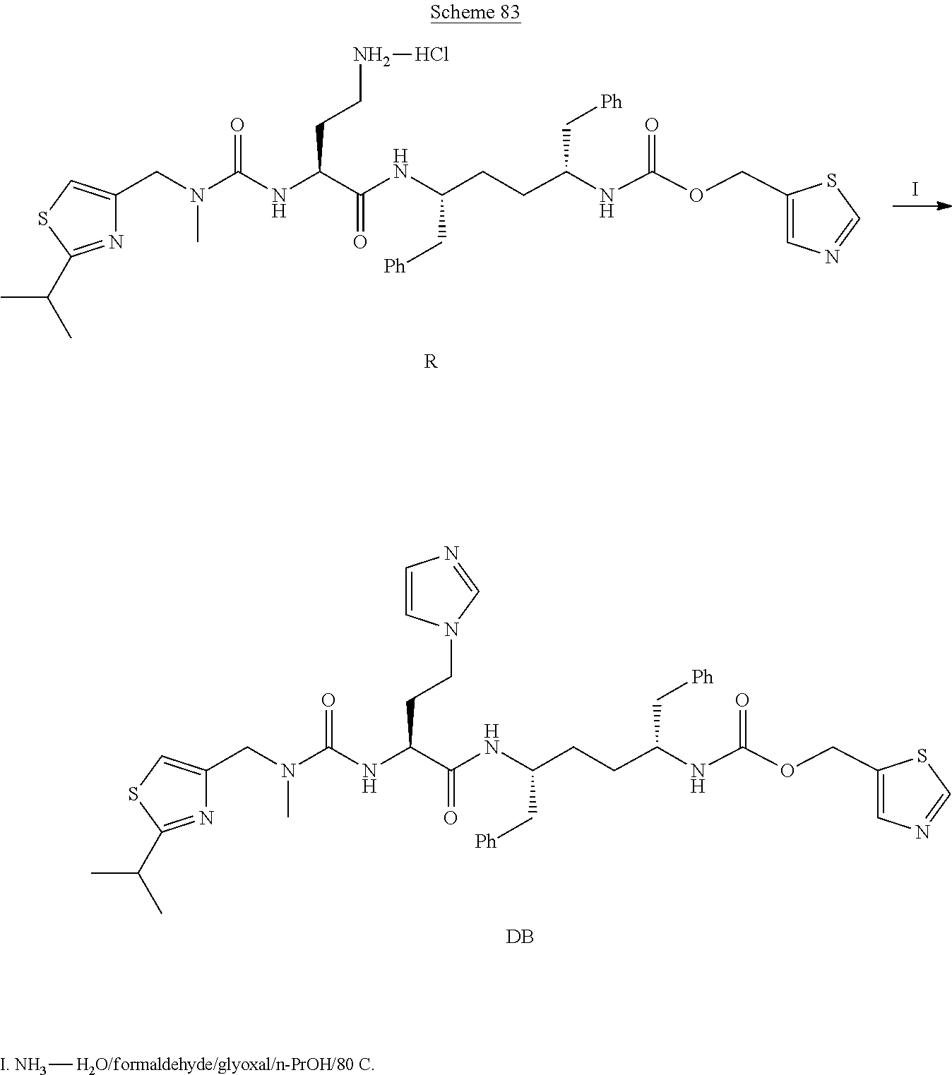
I.[R].N1=C(C(C)C)SC=C1CN(C(NC(CCNCl)C(NC(CCC(NC(OCC1=CN=CS1)=O)C[Ph])C[Ph])=O)=O)C.[DB].N1=C(C(C)C)SC=C1CN(C(NC(CCN1C=CN=C1)C(NC(CCC(NC(OCC1=CN=CS1)=O)C[Ph])C[Ph])=O)=O)C.[I. NH3][H2O/formaldehyde/glyoxal/n-PrOH/80 C]
